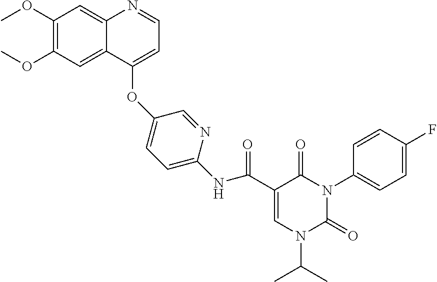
C1(OC)=C(OC)C=C2C(=C1)N=CC=C2OC1=CC=C(NC(C2=CN(C(C)C)C(=O)N(C3=CC=C(F)C=C3)C2=O)=O)N=C1
